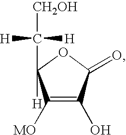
C1([MO])=C(O)C(=O)OC1(C([CH2OH])([H])[H])[H]
